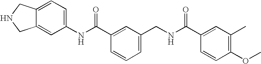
C12=CC(NC(C3=CC(CNC(C4=CC(C)=C(OC)C=C4)=O)=CC=C3)=O)=CC=C1CNC2
